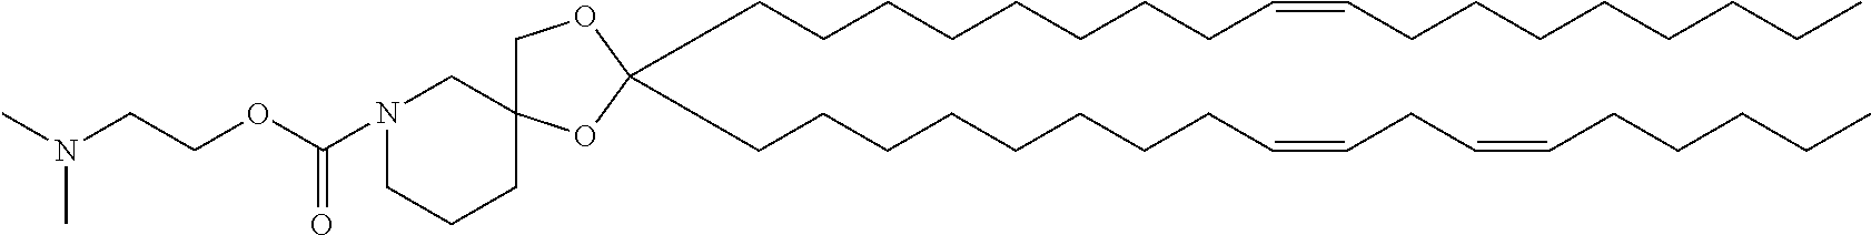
C(CCCCCCCC=CCC=CCCCCC)C1(CCCCCCCCC=CCCCCCCCC)OCC2(O1)CN(C(OCCN(C)C)=O)CCC2
